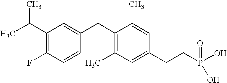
CC(C1=C(F)C=CC(CC2=C(C)C=C(CCP(O)(=O)O)C=C2C)=C1)C
